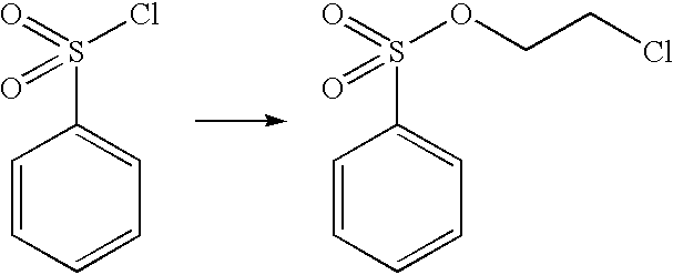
C1=CC=CC=C1S(=O)(Cl)=O.C1=CC=CC=C1S(=O)(OCCCl)=O
